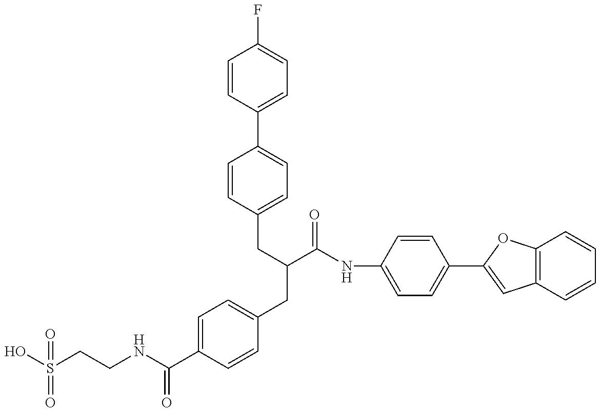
OS(CCNC(C1=CC=C(CC(C(NC2=CC=C(C3=CC4=C(O3)C=CC=C4)C=C2)=O)CC2=CC=C(C3=CC=C(F)C=C3)C=C2)C=C1)=O)(=O)=O
